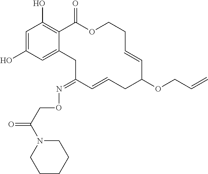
C1=C(O)C=C2C(=C1O)C(=O)OCCC=CC(OCC=C)CC=CC(=NOCC(=O)N1CCCCC1)C2
